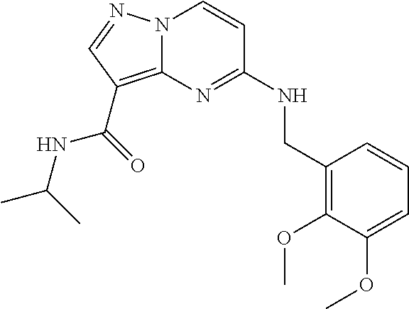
N12C(=C(C(=O)NC(C)C)C=N1)N=C(NCC1=C(OC)C(OC)=CC=C1)C=C2
